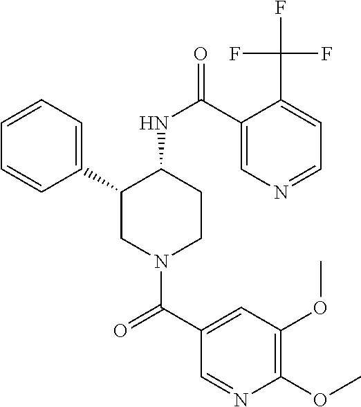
C1=CC=C(C2CN(C(C3=CC(OC)=C(OC)N=C3)=O)CCC2NC(=O)C2=CN=CC=C2C(F)(F)F)C=C1
